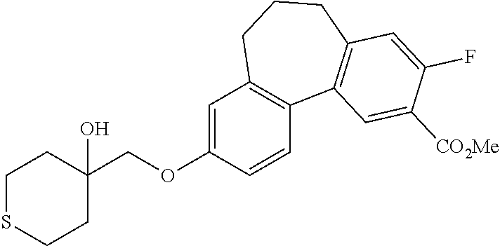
C1=C(OCC2(O)CCSCC2)C=CC2=C1CCCC1=C2C=C([CO2Me])C(F)=C1
